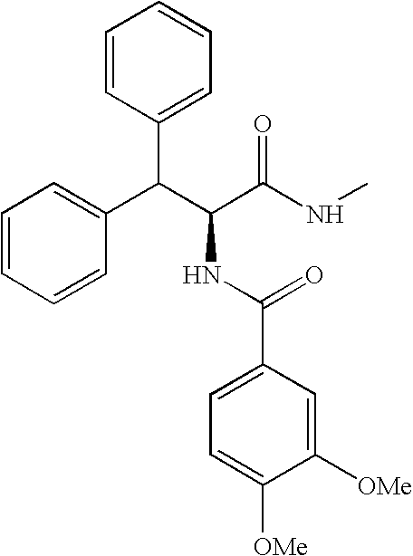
C(C(C(NC)=O)NC(C1=CC=C([OMe])C([OMe])=C1)=O)(C1=CC=CC=C1)C1=CC=CC=C1
